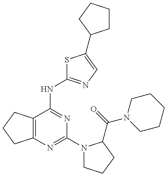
C12=C(C(NC3=NC=C(C4CCCC4)S3)=NC(N3CCCC3C(=O)N3CCCCC3)=N1)CCC2
